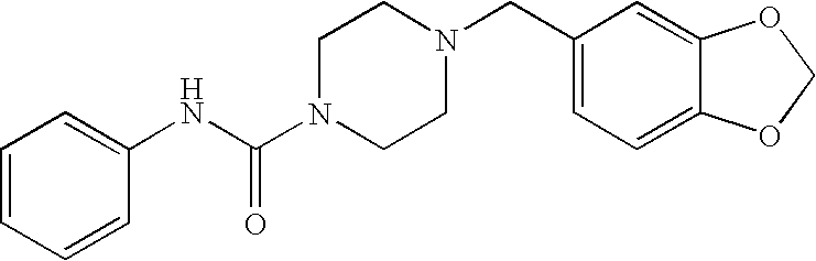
C1=CC=CC(NC(N2CCN(CC3=CC=C4C(=C3)OCO4)CC2)=O)=C1
